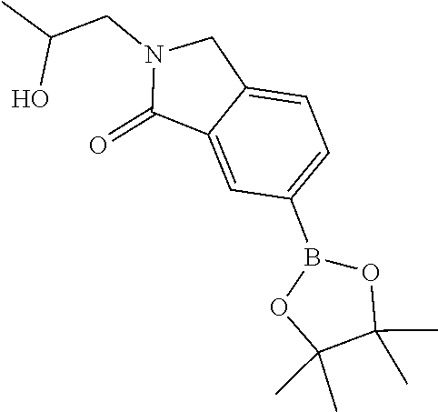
O1C(C)(C)C(C)(C)OB1C1=CC=C2C(=C1)C(=O)N(CC(C)O)C2
